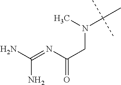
C(N)(N)=NC(CN(C(C)(C)C)C)=O
